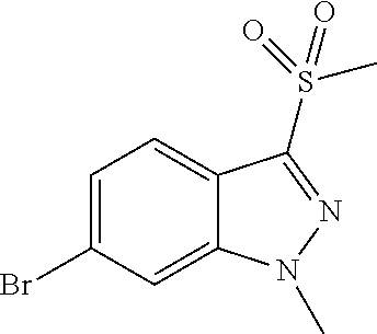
C1=C(Br)C=C2C(=C1)C(S(C)(=O)=O)=NN2C
